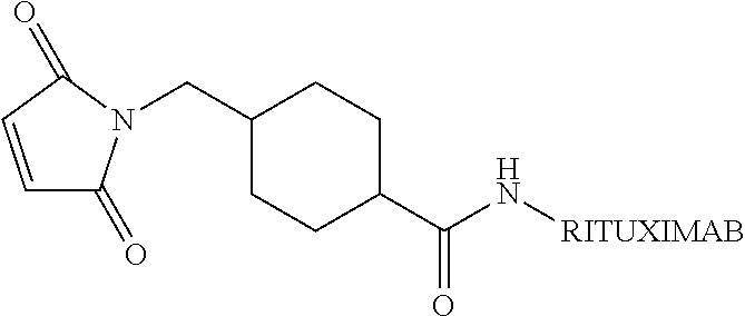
C1=CC(=O)N(CC2CCC(C(=O)N[RITUXIMAB])CC2)C1=O
